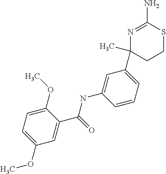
N1=C(N)SCCC1(C1=CC=CC(NC(C2=CC(OC)=CC=C2OC)=O)=C1)C
